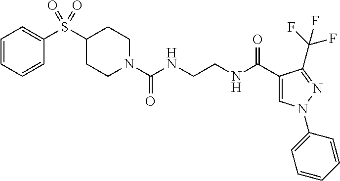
C1(S(C2=CC=CC=C2)(=O)=O)CCN(C(NCCNC(C2=CN(C3=CC=CC=C3)N=C2C(F)(F)F)=O)=O)CC1
